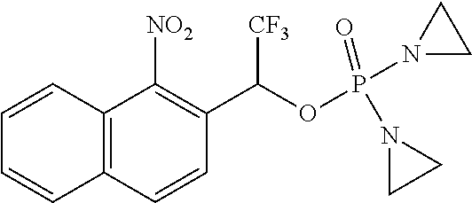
C12=C(C([NO2])=C(C(OP(N3CC3)(N3CC3)=O)[CF3])C=C1)C=CC=C2
